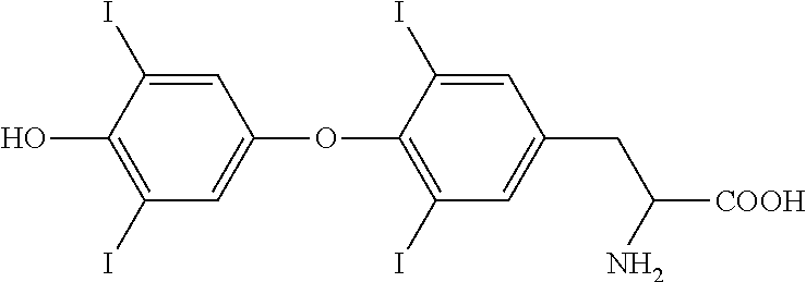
C1=C(I)C(O)=C(I)C=C1OC1=C(I)C=C(CC(N)[COOH])C=C1I
